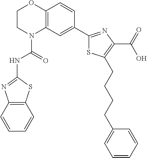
C1CN(C(=O)NC2=NC3=C(S2)C=CC=C3)C2=C(O1)C=CC(C1=NC(C(=O)O)=C(CCCCC3=CC=CC=C3)S1)=C2
